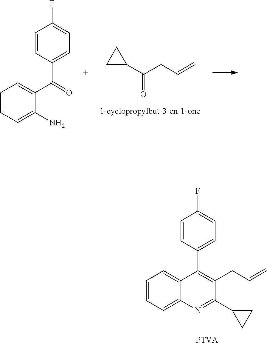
C1=CC(C2=C(CC=C)C(C3CC3)=NC3=CC=CC=C23)=CC=C1F.[PTVA].C1C(C(CC=C)=O)C1.C1=CC(C(C2=CC=CC=C2N)=O)=CC=C1F
